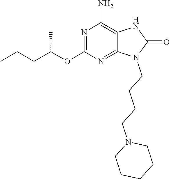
N1=C(OC(CCC)C)N=C2C(=C1N)NC(=O)N2CCCCN1CCCCC1
